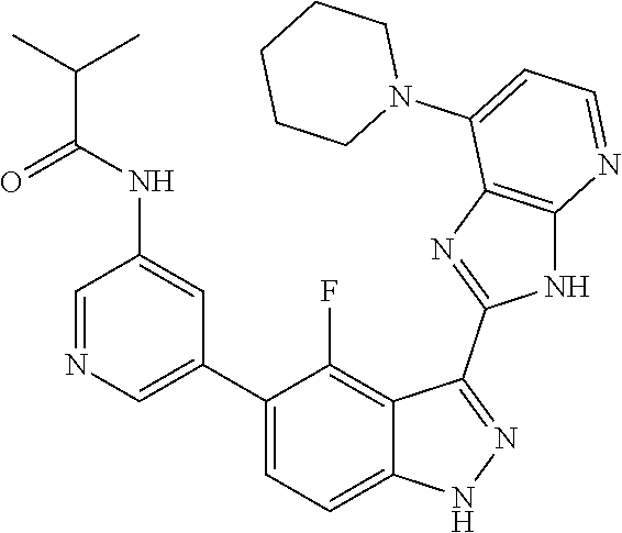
C1=NC=C(C2=CC=C3C(=C2F)C(C2=NC4=C(N2)N=CC=C4N2CCCCC2)=NN3)C=C1NC(C(C)C)=O
